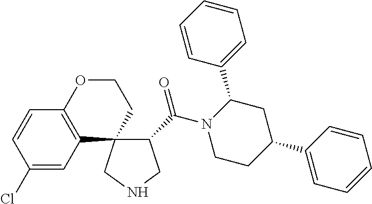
C1(Cl)=CC2=C(C=C1)OCCC21C(C(N2CCC(C3=CC=CC=C3)CC2C2=CC=CC=C2)=O)CNC1
